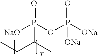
CCC(C)P([NaO])(OP([ONa])(=O)[ONa])=O
